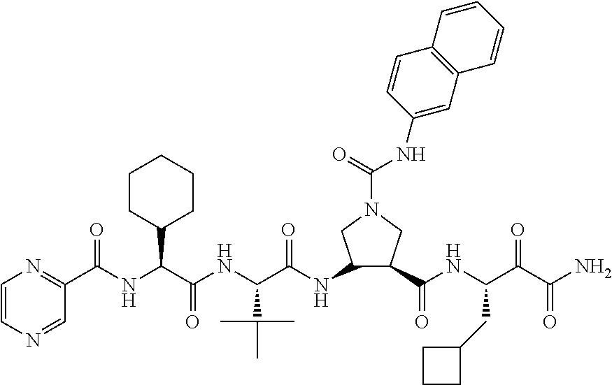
C1=CN=CC(C(NC(C(NC(C(NC2C(C(NC(C(C(N)=O)=O)CC3CCC3)=O)CN(C(=O)NC3=CC4=C(C=C3)C=CC=C4)C2)=O)C(C)(C)C)=O)C2CCCCC2)=O)=N1
